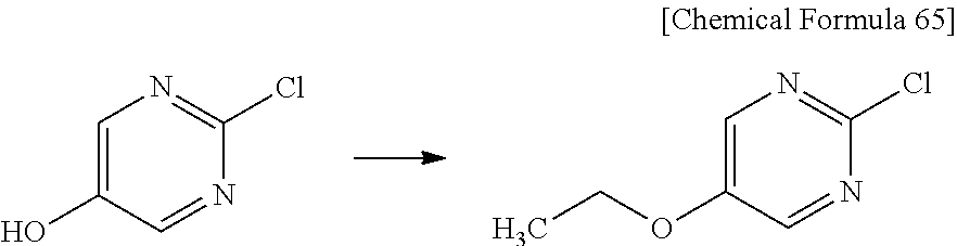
C1=C(O)C=NC(Cl)=N1.C1=C(OCC)C=NC(Cl)=N1
